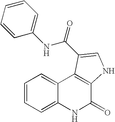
C1=CC=C2C(=C1)C1=C(C(=O)N2)NC=C1C(=O)NC1=CC=CC=C1
